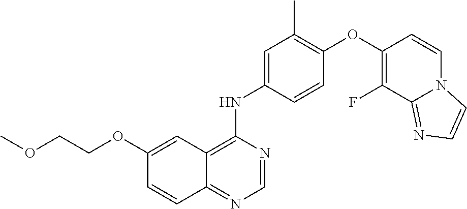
C12=NC=NC(NC3=CC(C)=C(OC4=C(F)C5=NC=CN5C=C4)C=C3)=C1C=C(OCCOC)C=C2
